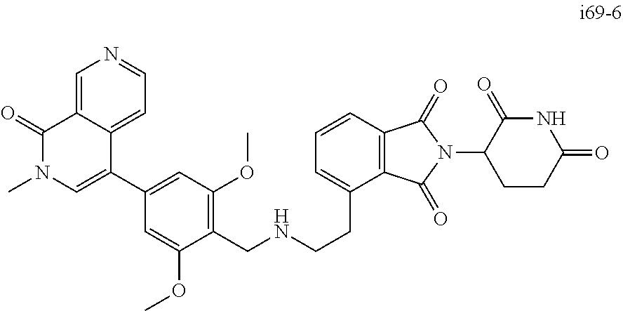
C1=CC=C(CCNCC2=C(OC)C=C(C3=CN(C)C(=O)C4=CN=CC=C43)C=C2OC)C2=C1C(=O)N(C1CCC(=O)NC1=O)C2=O
